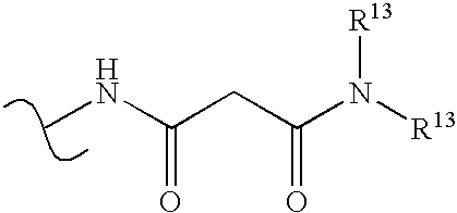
CNC(CC(N([R13])[R13])=O)=O
